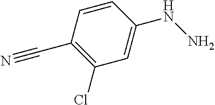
C1=CC(C#N)=C(Cl)C=C1NN
